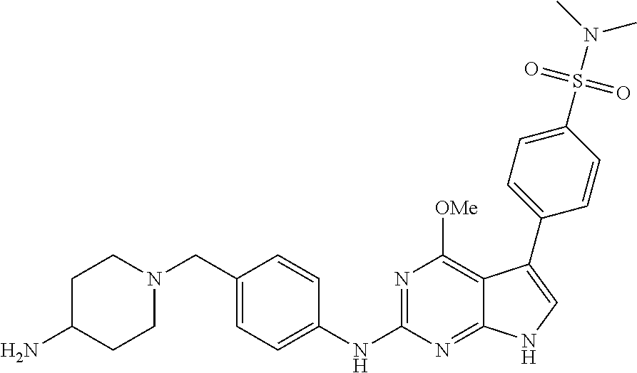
C1C(N)CCN(CC2=CC=C(NC3=NC([OMe])=C4C(=N3)NC=C4C3=CC=C(S(N(C)C)(=O)=O)C=C3)C=C2)C1
